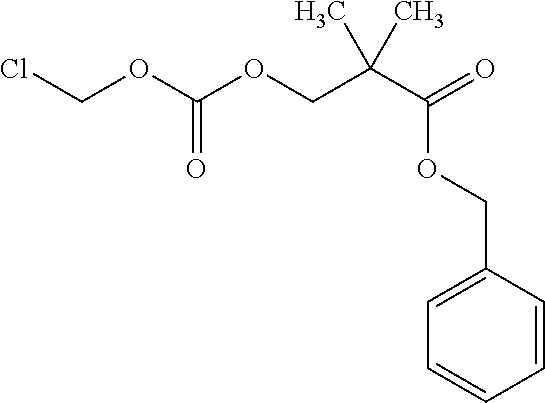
ClCOC(OCC(C(=O)OCC1=CC=CC=C1)(C)C)=O
